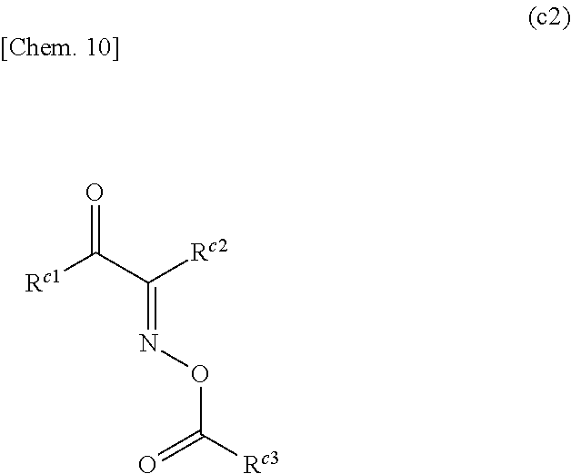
[Rc1]C(C([Rc2])=NOC([Rc3])=O)=O
